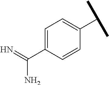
C1=C(C(N)=N)C=CC(C(C)C)=C1
